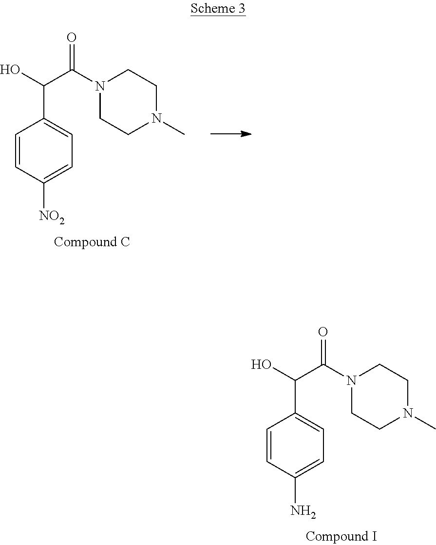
C1=CC(N)=CC=C1C(C(=O)N1CCN(C)CC1)O.C1=CC([NO2])=CC=C1C(C(=O)N1CCN(C)CC1)O
